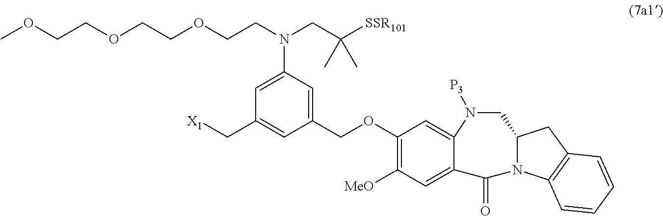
C1(OCC2=CC(N(CC([SSR101])(C)C)CCOCCOCCOC)=CC(C[X1])=C2)=C([MeO])C=C2C(=C1)N([P3])CC1N(C2=O)C2=C(C1)C=CC=C2
